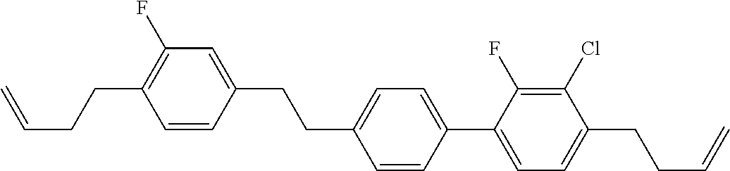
C1(CCC2=CC=C(C3=CC=C(CCC=C)C(Cl)=C3F)C=C2)=CC(F)=C(CCC=C)C=C1
